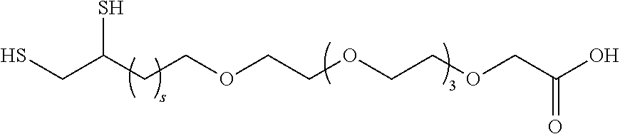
SCC(CCOCCOCCOCC(=O)O)S
